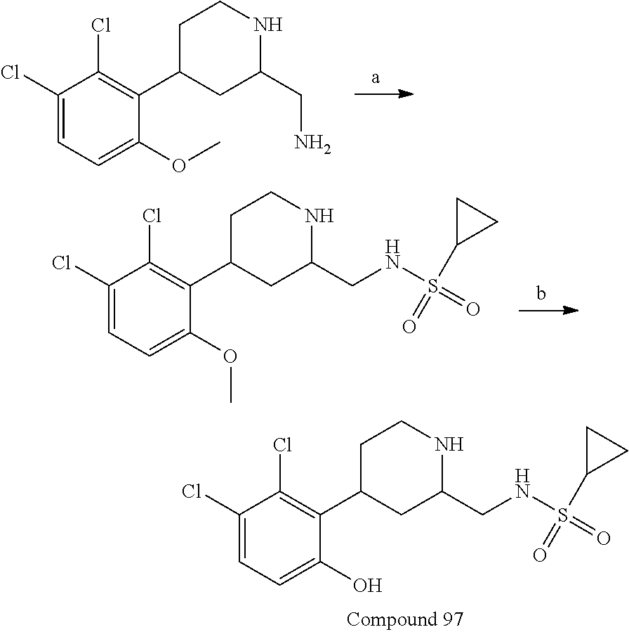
C1(Cl)=CC=C(O)C(C2CC(CNS(=O)(C3CC3)=O)NCC2)=C1Cl.C1(Cl)=CC=C(OC)C(C2CC(CN)NCC2)=C1Cl.C1(Cl)=CC=C(OC)C(C2CC(CNS(=O)(C3CC3)=O)NCC2)=C1Cl
